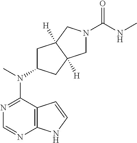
N1=C(N(C)C2CC3([H])C([H])(C2)CN(C(NC)=O)C3)C2=C(N=C1)NC=C2
